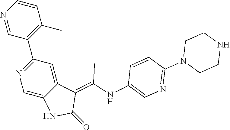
N1=CC(C2=NC=C3C(=C2)C(=C(NC2=CN=C(N4CCNCC4)C=C2)C)C(=O)N3)=C(C)C=C1
